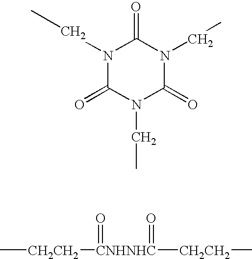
N1(CC)C(=O)N(CC)C(=O)N(CC)C1=O.C[CH2CH2][CNHNHC]([CH2CH2]C)(=O)=O
